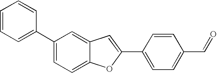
C1=CC=C(C2=CC=C3C(=C2)C=C(C2=CC=C(C=O)C=C2)O3)C=C1
